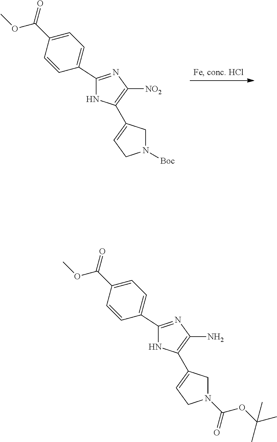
N1C(C2=CCN([Boc])C2)=C([NO2])N=C1C1=CC=C(C(OC)=O)C=C1.N1C(C2=CCN(C(=O)OC(C)(C)C)C2)=C(N)N=C1C1=CC=C(C(OC)=O)C=C1
